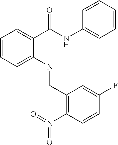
C1=CC=C(N=CC2=C(N(=O)=O)C=CC(F)=C2)C(C(NC2=CC=CC=C2)=O)=C1
